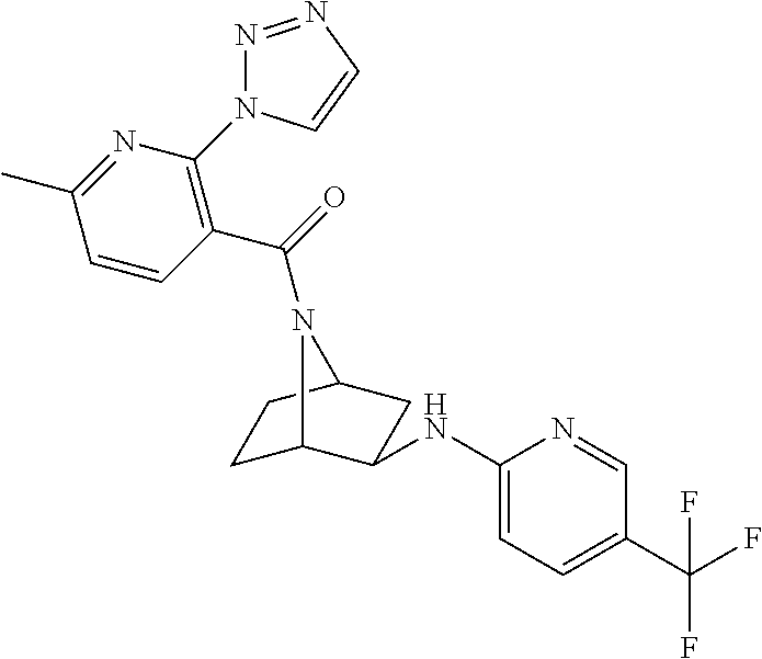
C1C2C(NC3=CC=C(C(F)(F)F)C=N3)CC(C1)N2C(=O)C1=C(N2N=NC=C2)N=C(C)C=C1
